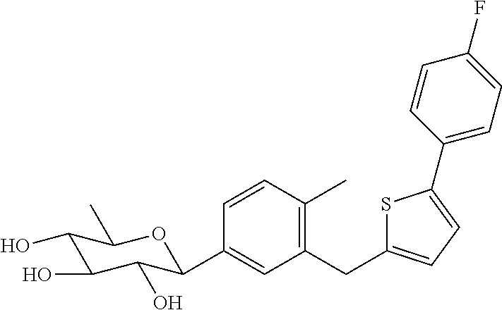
C1(CC2=CC=C(C3=CC=C(F)C=C3)S2)=C(C)C=CC(C2C(O)C(O)C(O)C(C)O2)=C1
